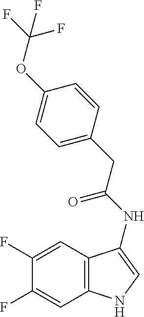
C1(F)=CC2=C(C=C1F)NC=C2NC(=O)CC1=CC=C(OC(F)(F)F)C=C1
